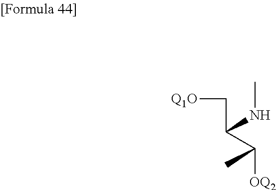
[Q1O]CC(C([OQ2])C)NC
